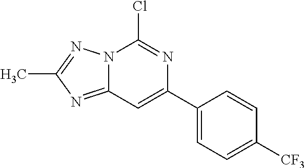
N12C(=NC(C)=N1)C=C(C1=CC=C([CF3])C=C1)N=C2Cl
